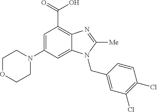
C1OCCN(C2=CC(C(O)=O)=C3C(=C2)N(CC2=CC(Cl)=C(Cl)C=C2)C([Me])=N3)C1
